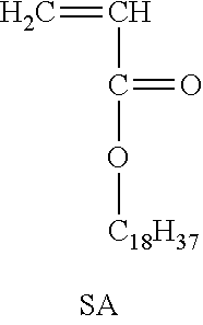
C=CC(=O)O[C18H37]
